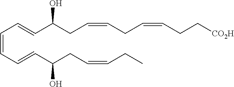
C(=CC=CC(CC=CCC)O)C=CC(CC=CCC=CCC[CO2H])O
